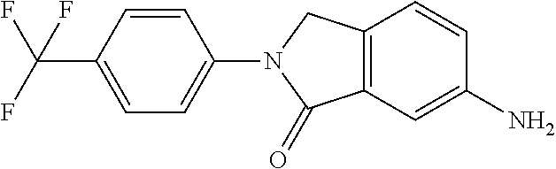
C1=CC(N2C(=O)C3=C(C2)C=CC(N)=C3)=CC=C1C(F)(F)F
